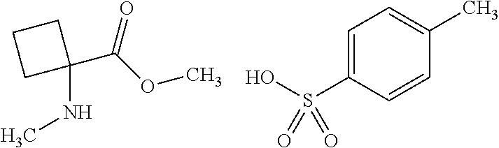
C1(NC)(C(OC)=O)CCC1.C1=C(S(O)(=O)=O)C=CC(C)=C1
